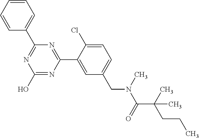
N1=C(C2=CC=CC=C2)N=C(C2=CC(CN(C(C(CCC)(C)C)=O)C)=CC=C2Cl)N=C1O
